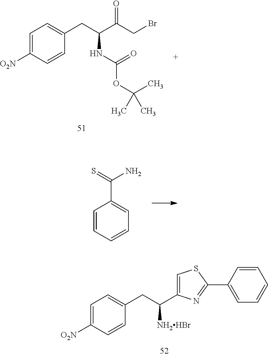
C1=C([O2N])C=CC(CC(NC(OC(C)(C)C)=O)C(CBr)=O)=C1.C1=CC=CC=C1C(=S)N.C1=C([O2N])C=CC(CC([NH2HBr])C2=CSC(C3=CC=CC=C3)=N2)=C1
